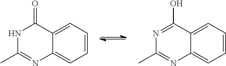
C1=C2C(=CC=C1)N=C(C)NC2=O.C1=C2C(=CC=C1)N=C(C)N=C2O
